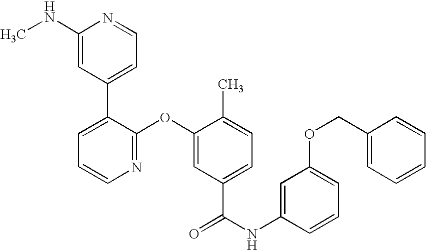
N1=C(OC2=CC(C(NC3=CC(OCC4=CC=CC=C4)=CC=C3)=O)=CC=C2C)C(C2=CC=NC(NC)=C2)=CC=C1
